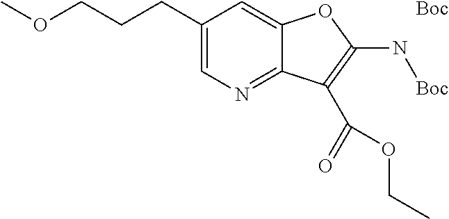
C1(CCCOC)=CN=C2C(=C1)OC(N[Boc])=C2C(=O)OCC.[Boc]
